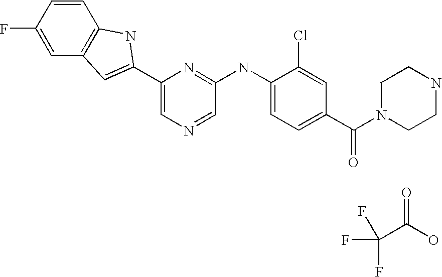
C1=CC(F)=CC2=C1NC(C1=CN=CC(NC3=CC=C(C(=O)N4CCNCC4)C=C3Cl)=N1)=C2.C(C(O)=O)(F)(F)F
